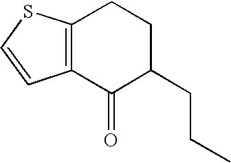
C12=C(C(=O)C(CCC)CC1)C=CS2
